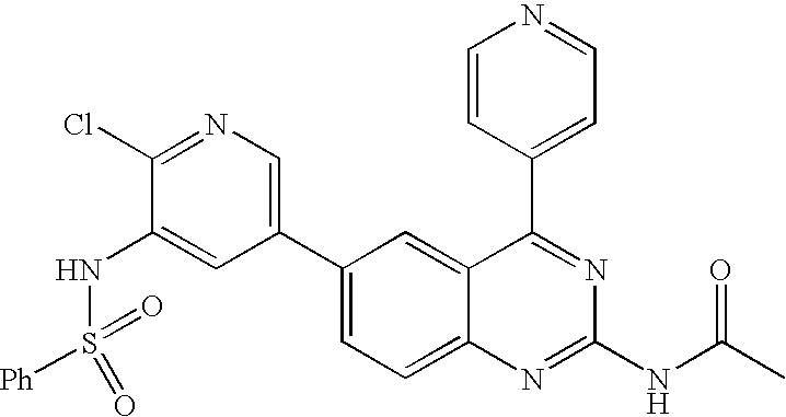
C1(Cl)=NC=C(C2=CC=C3C(=C2)C(C2=CC=NC=C2)=NC(NC(C)=O)=N3)C=C1NS([Ph])(=O)=O
